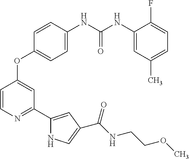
C1=C(NC(NC2=CC(C)=CC=C2F)=O)C=CC(OC2=CC(C3=CC(C(NCCOC)=O)=CN3)=NC=C2)=C1
